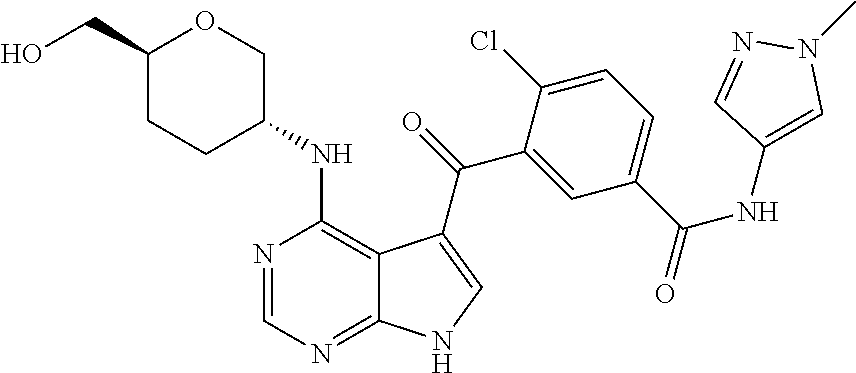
C1=C(C(NC2=CN(C)N=C2)=O)C=C(C(=O)C2=CNC3=NC=NC(NC4COC(CO)CC4)=C32)C(Cl)=C1
